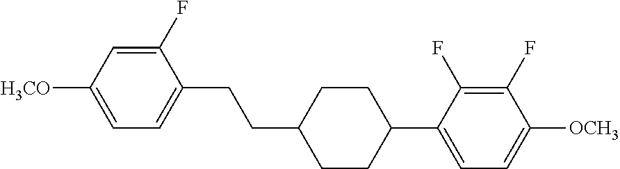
C1(F)=CC([H3CO])=CC=C1CCC1CCC(C2=CC=C([OCH3])C(F)=C2F)CC1
